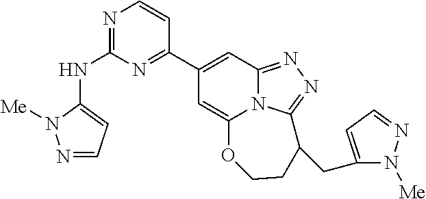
N1=C(NC2=CC=NN2[Me])N=C(C2=CC3=NN=C4N3C(=C2)OCCC4CC2=CC=NN2[Me])C=C1
